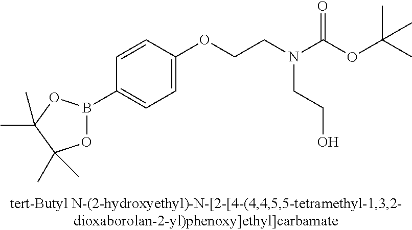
C1=CC(OCCN(C(OC(C)(C)C)=O)CCO)=CC=C1B1OC(C)(C)C(C)(C)O1
